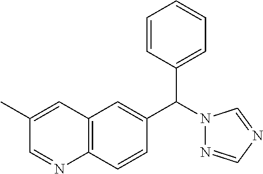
C12=C(C=CC(C(C3=CC=CC=C3)N3N=CN=C3)=C1)N=CC(C)=C2
